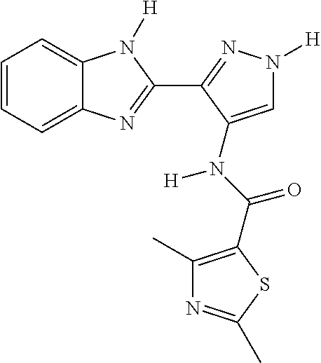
C1=CC=C2C(=C1)N([H])C(C1=NN([H])C=C1N(C(=O)C1=C(C)N=C(C)S1)[H])=N2
